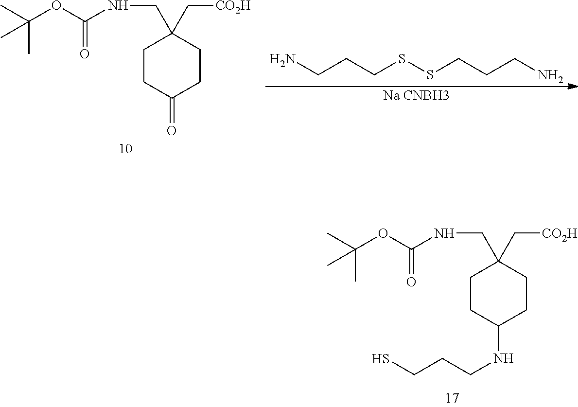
C1CC(NCCCS)CCC1(CNC(OC(C)(C)C)=O)C[CO2H].C1CC(=O)CCC1(CNC(OC(C)(C)C)=O)C[CO2H].[Na CNBH3].C(SSCCCN)CCN
